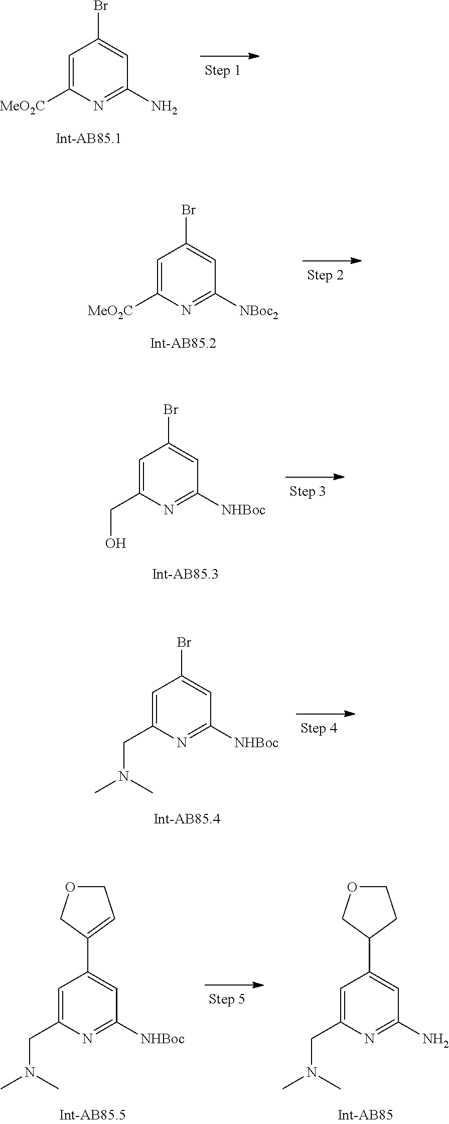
C1=C([MeO2C])N=C(N)C=C1Br.C1=C([MeO2C])N=C([NBoc2])C=C1Br.C1=C(CO)N=C([NHBoc])C=C1Br.C1=C(CN(C)C)N=C([NHBoc])C=C1Br.C1=C(CN(C)C)N=C(N)C=C1C1COCC1.C1=C(CN(C)C)N=C([NHBoc])C=C1C1=CCOC1
